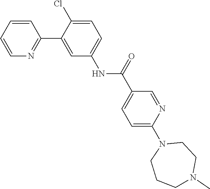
N1=C(C2=CC(NC(=O)C3=CC=C(N4CCCN(C)CC4)N=C3)=CC=C2Cl)C=CC=C1
